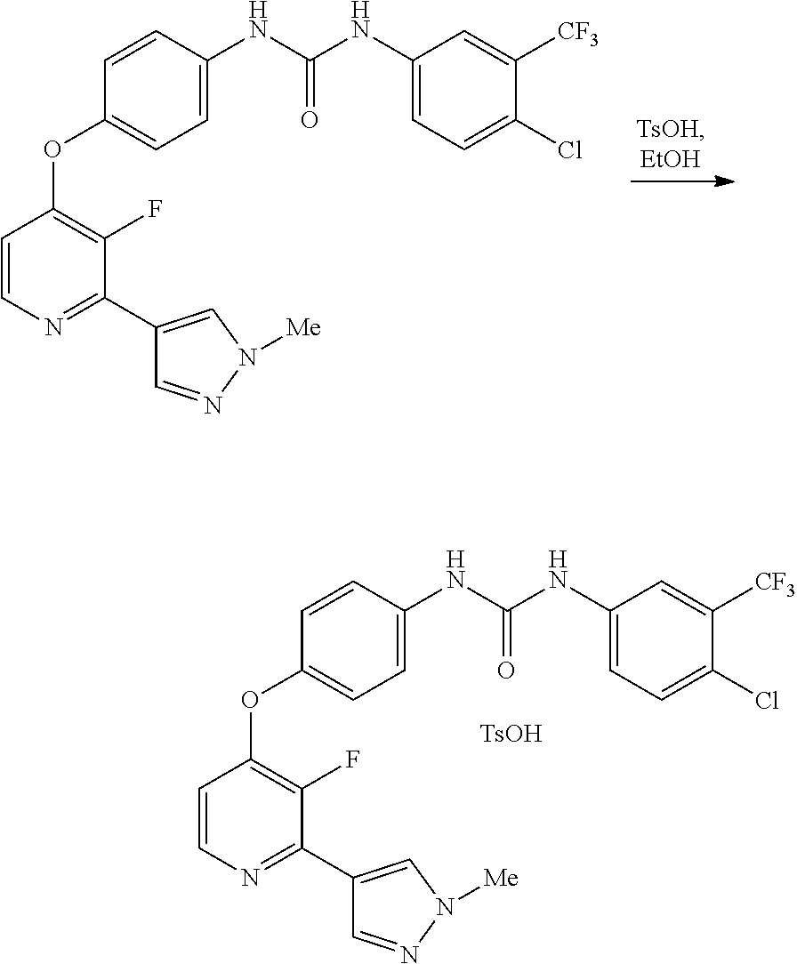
C1=CC(NC(NC2=CC=C(Cl)C([CF3])=C2)=O)=CC=C1OC1=C(F)C(C2=CN([Me])N=C2)=NC=C1.[TsOH].C1=CC(NC(NC2=CC=C(Cl)C([CF3])=C2)=O)=CC=C1OC1=C(F)C(C2=CN([Me])N=C2)=NC=C1
